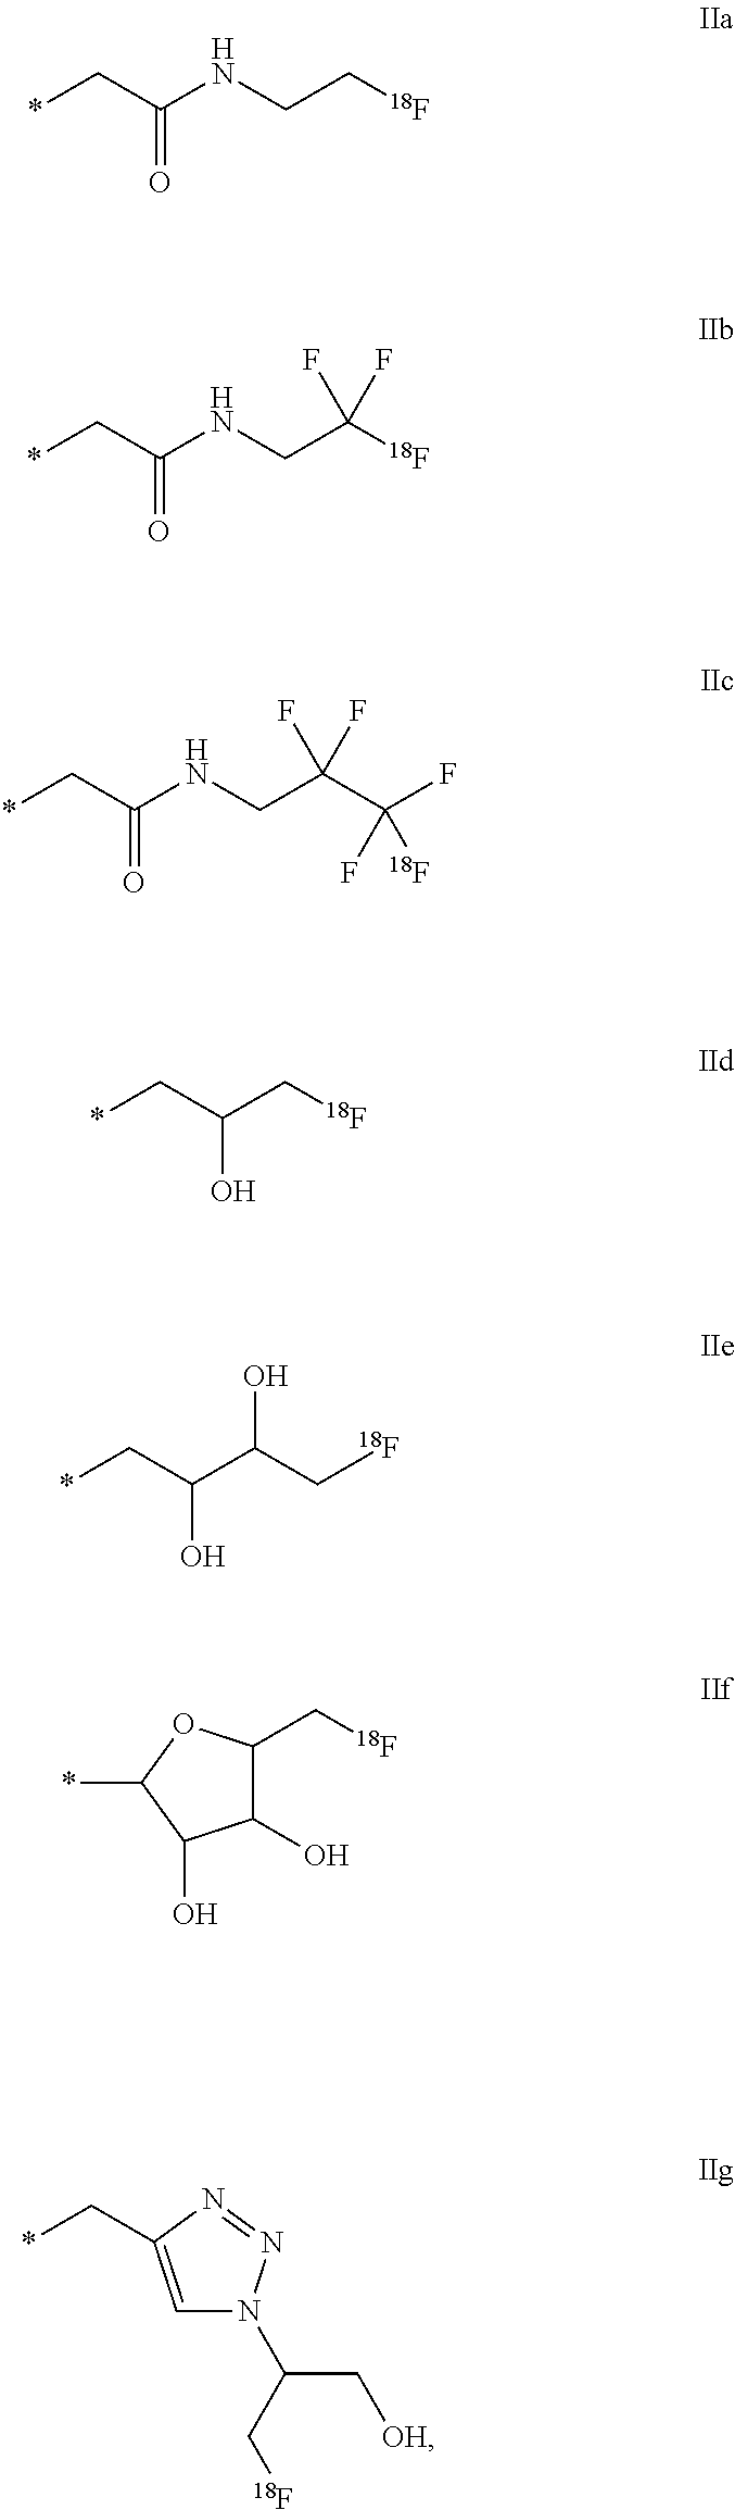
*CC(NCC[18F])=O.*CC(NCC([18F])(F)F)=O.*CC(NCC(C(F)(F)[18F])(F)F)=O.*CC(O)C[18F].*C1OC(C[18F])C(O)C1O.*CC1=CN(C(C[18F])C[OH])N=N1.*CC(C(C[18F])O)O
